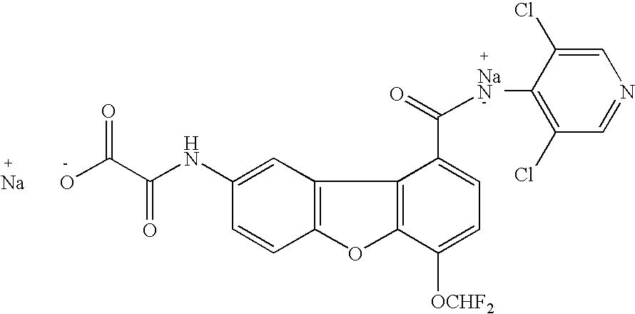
C12=C(C=C(NC(=O)C(O)=O)C=C1)C1=C(O2)C([OCHF2])=CC=C1C(=O)[NaN]C1=C(Cl)C=NC=C1Cl.[Na]
